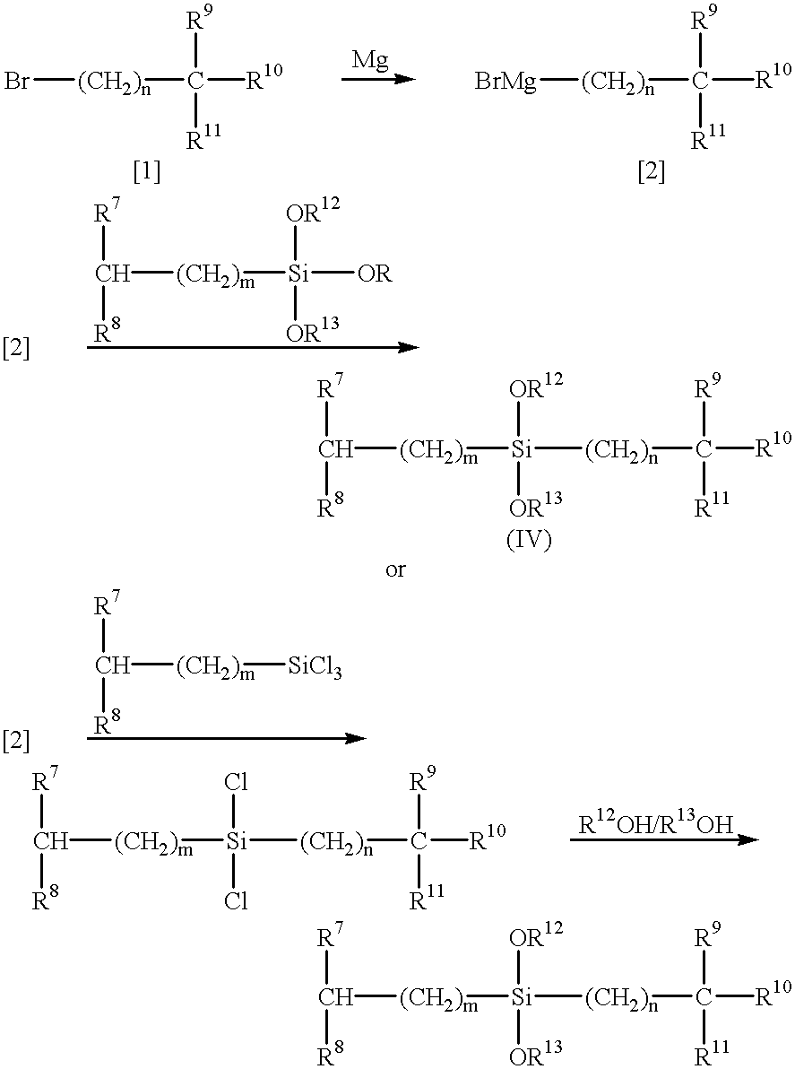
C([R7])([R8])[(CH2)m][Si]([OR])([OR12])[OR13].[[2]].C([R7])([R8])[(CH2)m][Si]([(CH2)n]C([R10])([R9])[R11])([OR12])[OR13].Br[(CH2)n]C([R10])([R9])[R11].[BrMg][(CH2)n]C([R10])([R9])[R11].C([R7])([R8])[(CH2)m][SiCl3].[[2]].C([R7])([R8])[(CH2)m][Si]([(CH2)n]C([R10])([R9])[R11])(Cl)Cl.C([R7])([R8])[(CH2)m][Si]([(CH2)n]C([R10])([R9])[R11])([OR12])[OR13]
